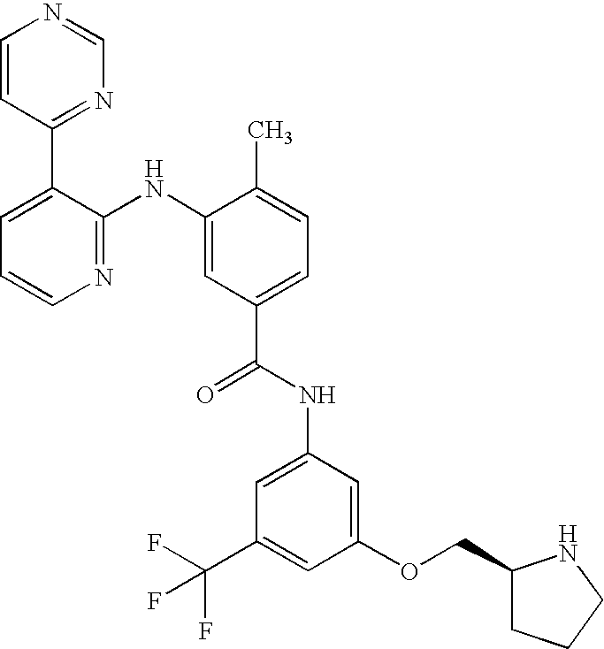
C1=CC(C2=CC=CN=C2NC2=CC(C(NC3=CC(C(F)(F)F)=CC(OCC4CCCN4)=C3)=O)=CC=C2C)=NC=N1
